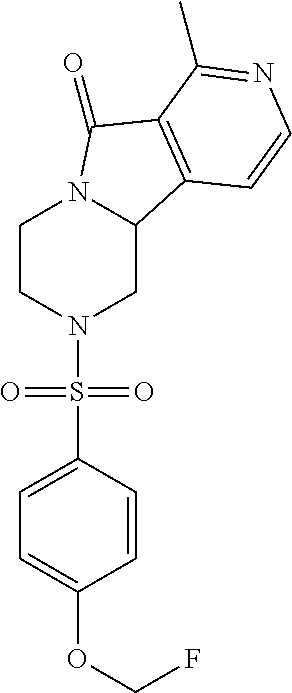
C1CN(S(C2=CC=C(OCF)C=C2)(=O)=O)CC2N1C(=O)C1=C2C=CN=C1C
